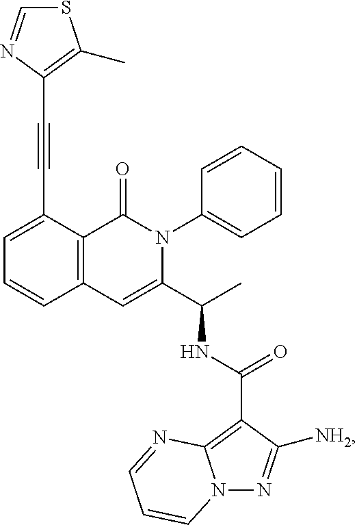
C1=C(C#CC2=C(C)SC=N2)C2=C(C=C1)C=C(C(C)NC(=O)C1=C3N(N=C1[NH2])C=CC=N3)N(C1=CC=CC=C1)C2=O
